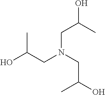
OC(CN(CC(O)C)CC(C)O)C
